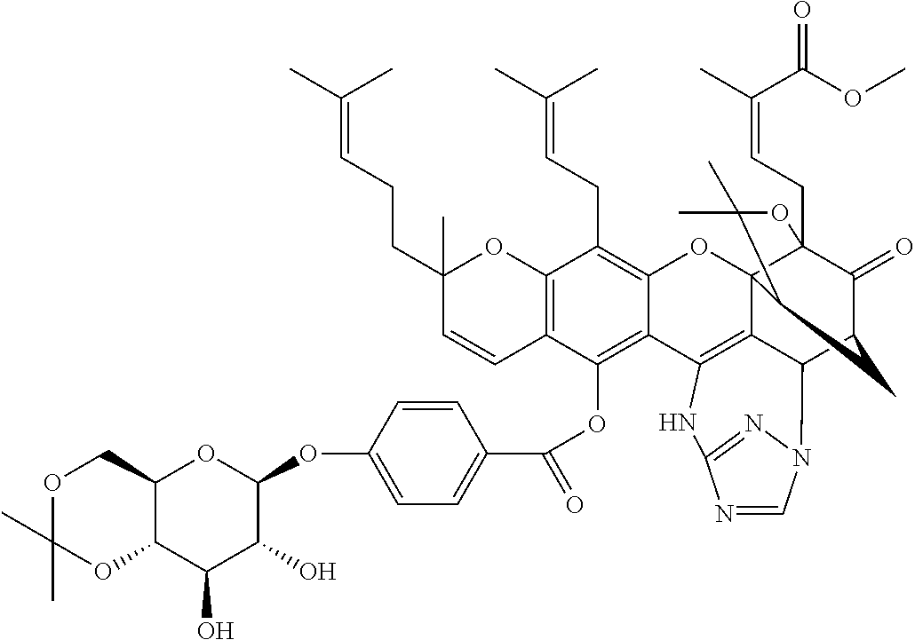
C12=C(C=CC(CCC=C(C)C)(C)O1)C(OC(C1=CC=C(OC3OC4C(C(O)C3O)OC(C)(C)OC4)C=C1)=O)=C1C(=C2CC=C(C)C)OC23C4(CC=C(C)C(OC)=O)C(=O)C(CC2C(C)(C)O4)C2C3=C1NC1=NN2C=N1
